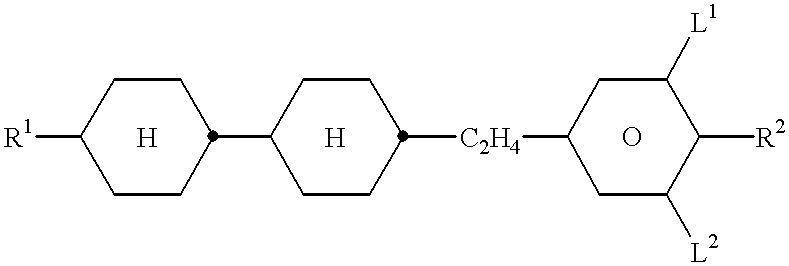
[R1]C1CCC(C2CCC([C2H4]C3CC([L2])C([R2])C([L1])C3)CC2)CC1
